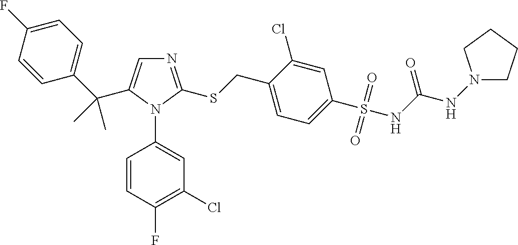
N1=C(SCC2=CC=C(S(=O)(=O)NC(NN3CCCC3)=O)C=C2Cl)N(C2=CC(Cl)=C(F)C=C2)C(C(C2=CC=C(F)C=C2)(C)C)=C1
